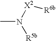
CN([R5b])[X2][R6b]
